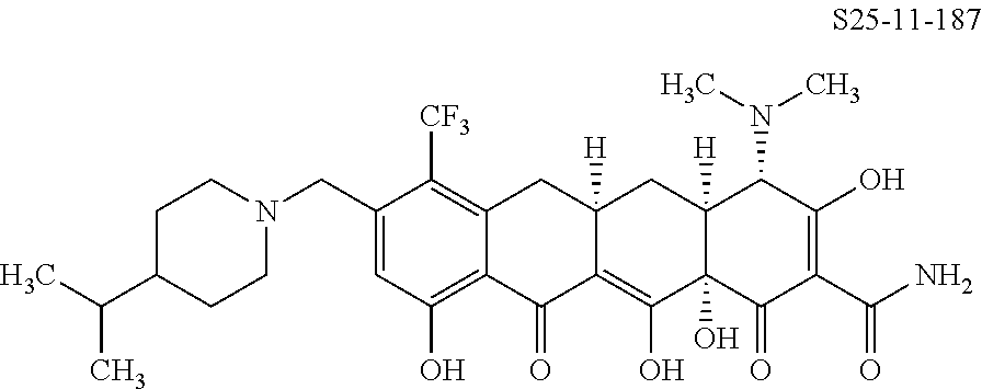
C1(CN2CCC(C(C)C)CC2)=CC(O)=C2C(=C1[CF3])CC1([H])C(=C(O)C3(O)C([H])(C1)C(N(C)C)C(O)=C(C(N)=O)C3=O)C2=O
